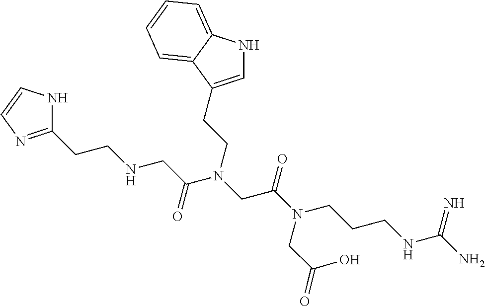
NC(NCCCN(C(CN(C(CNCCC1=NC=CN1)=O)CCC1=CNC2=CC=CC=C21)=O)CC(O)=O)=N
